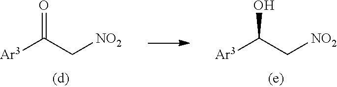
[Ar3]C(C[NO2])=O.[Ar3]C(C[NO2])O
